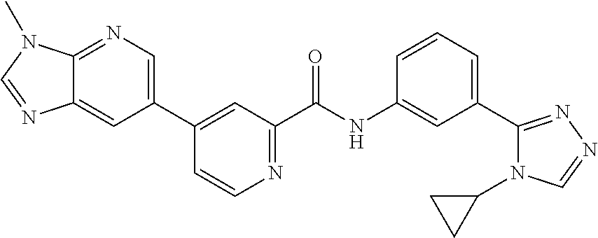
N1=C2C(=CC(C3=CC(C(NC4=CC(C5=NN=CN5C5CC5)=CC=C4)=O)=NC=C3)=C1)N=CN2C
